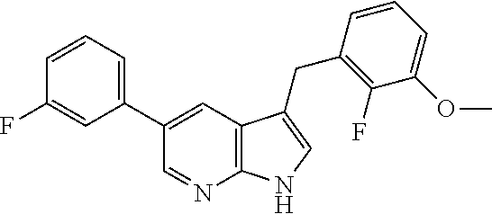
C1(C2=CC3=C(N=C2)NC=C3CC2=C(F)C(OC)=CC=C2)=CC=CC(F)=C1
